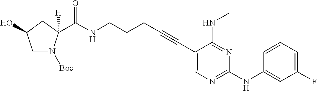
N(CCCC#CC1=CN=C(NC2=CC(F)=CC=C2)N=C1NC)C(=O)C1([H])N([Boc])CC(O)C1
